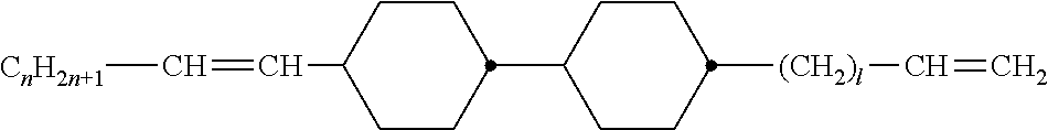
C=C[(CH2)l]C1CCC(C2CCC(C=C[CnH2n+1])CC2)CC1
